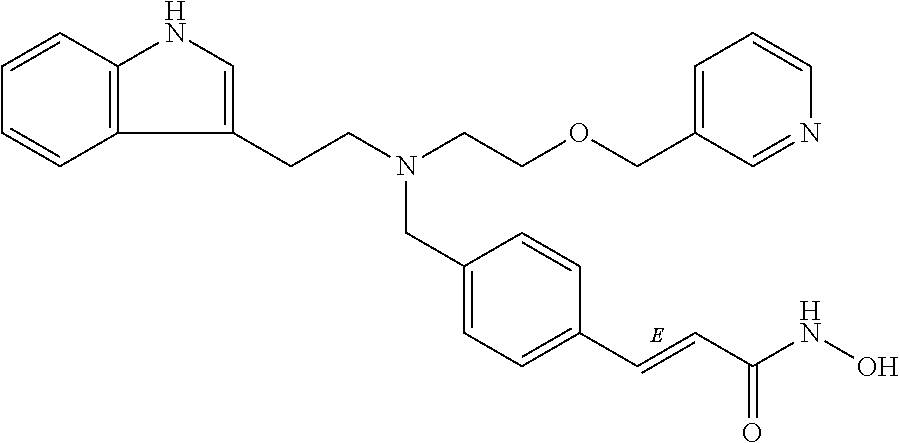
C12=C(C=CC=C1)NC=C2CCN(CCOCC1=CC=CN=C1)CC1=CC=C(C=CC(NO)=O)C=C1
